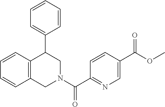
C12=C(C=CC=C1)C(C1=CC=CC=C1)CN(C(C1=NC=C(C(OC)=O)C=C1)=O)C2
